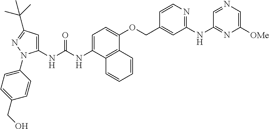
N(C1=CC=C(OCC2=CC(NC3=NC([OMe])=CN=C3)=NC=C2)C2=C1C=CC=C2)C(=O)NC1=CC(C(C)(C)C)=NN1C1=CC=C(CO)C=C1
